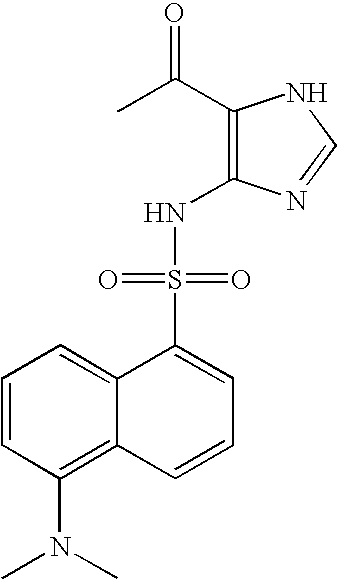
C1=CC(N(C)C)=C2C(=C1)C(S(NC1=C(C(C)=O)NC=N1)(=O)=O)=CC=C2
